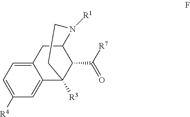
C1([R4])=CC=C2C(=C1)C1([R3])C(C(=O)[R7])C(C2)N([R1])CC1
